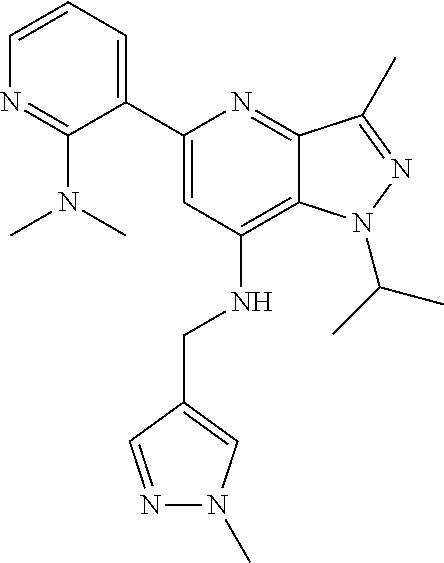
C1(C2=CC(NCC3=CN(C)N=C3)=C3C(=N2)C(C)=NN3C(C)C)=CC=CN=C1N(C)C
